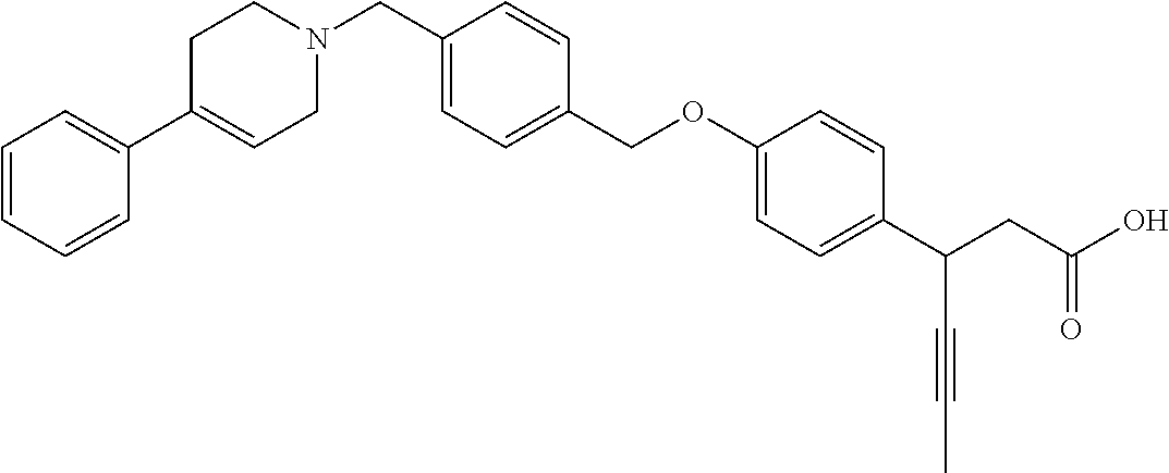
N1(CC2=CC=C(COC3=CC=C(C(CC(O)=O)C#CC)C=C3)C=C2)CCC(C2=CC=CC=C2)=CC1
